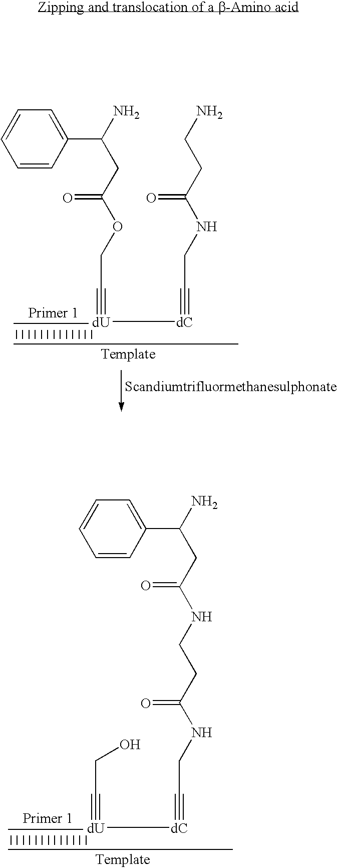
[dU](#CCO)[dC]#CCNC(CCNC(=O)CC(C1=CC=CC=C1)N)=O.[dU](#CCOC(CC(N)C1=CC=CC=C1)=O)[dC]#CCNC(CCN)=O
